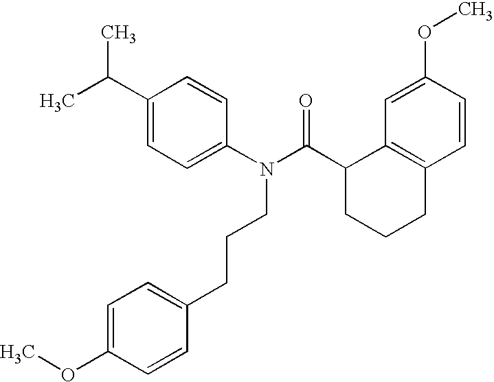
C1(C(N(C2=CC=C(C(C)C)C=C2)CCCC2=CC=C(OC)C=C2)=O)CCCC2=C1C=C(OC)C=C2
